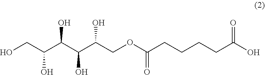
OCC(C(C(C(COC(CCCCC(O)=O)=O)O)O)O)O
